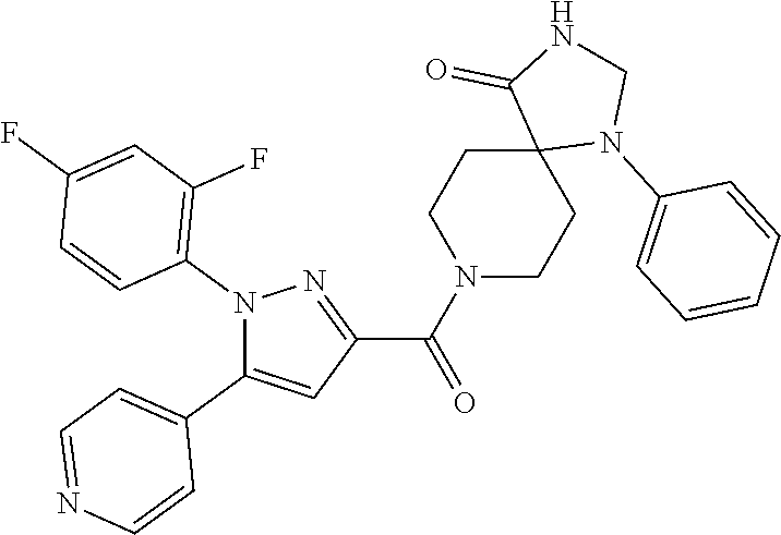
N1(C2=C(F)C=C(F)C=C2)C(C2=CC=NC=C2)=CC(C(N2CCC3(CC2)N(C2=CC=CC=C2)CNC3=O)=O)=N1
